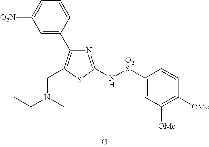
C1=CC(C2=C(CN(CC)C)SC(N[O2S]C3=CC([OMe])=C([OMe])C=C3)=N2)=CC([O2N])=C1
